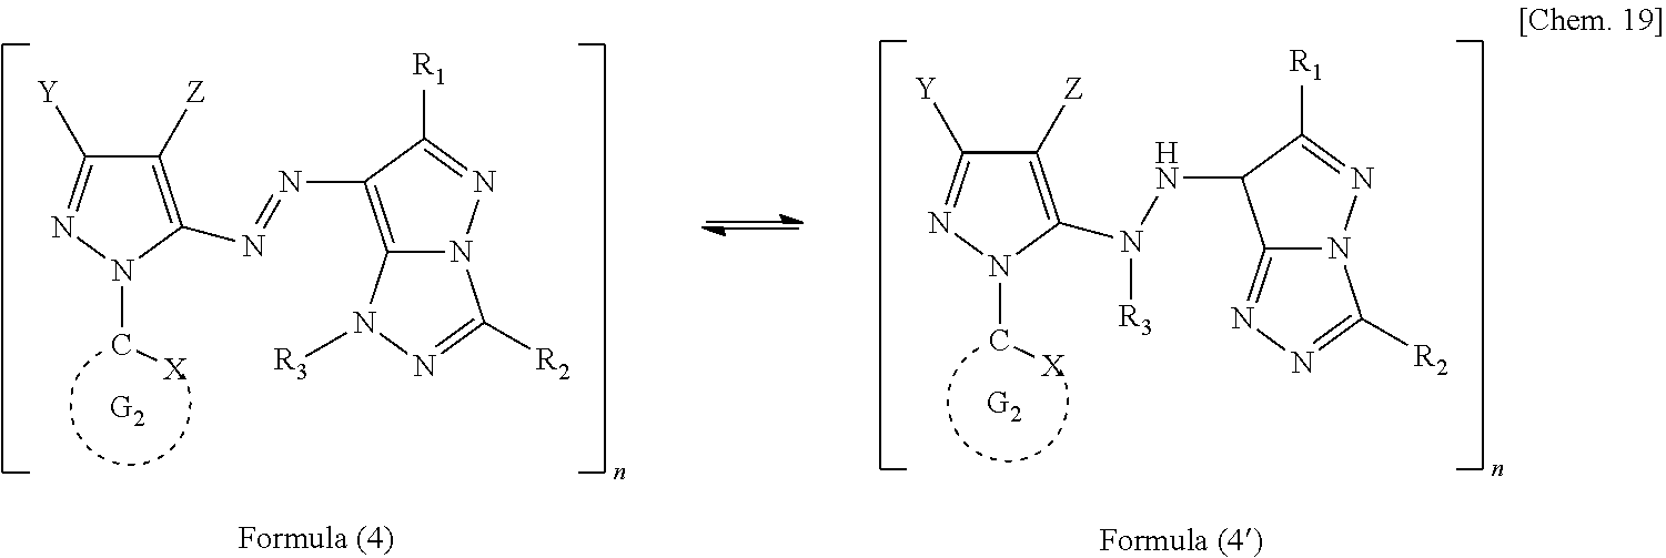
C1([Z])=C(N(NC2C3=NN=C([R2])N3N=C2[R1])[R3])N(C[X])N=C1[Y].C1([Z])=C(N=NC2=C3N(N=C2[R1])C([R2])=NN3[R3])N(C[X])N=C1[Y]
